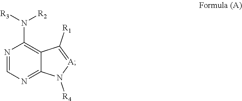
N1=CN=C2C(=C1N([R3])[R2])C([R1])=[A]N2[R4]
